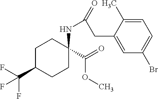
C1CC(NC(CC2=CC(Br)=CC=C2C)=O)(C(OC)=O)CCC1C(F)(F)F
